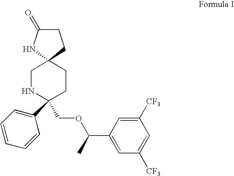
C1C(=O)NC2(C1)CNC(COC(C1=CC([CF3])=CC([CF3])=C1)C)(C1=CC=CC=C1)CC2
